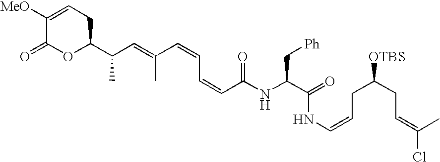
N(C(C[Ph])C(NC=CCC(CC=C(Cl)C)[OTBS])=O)C(C=CC=CC(=CC(C1CC=C([MeO])C(=O)O1)C)C)=O
